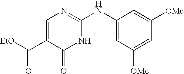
C1=C(C([EtO])=O)C(=O)NC(NC2=CC([OMe])=CC([OMe])=C2)=N1
